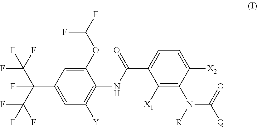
C1(C(C(F)(F)F)(C(F)(F)F)F)=CC([Y])=C(NC(=O)C2=CC=C([X2])C(N(C(=O)[Q])[R])=C2[X1])C(OC(F)F)=C1
